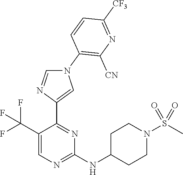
N1(C2=C([CN])N=C([CF3])C=C2)C=NC(C2=NC(NC3CCN(S(C)(=O)=O)CC3)=NC=C2C(F)(F)F)=C1
